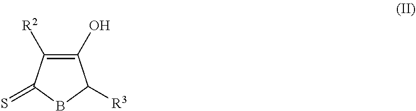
C1(O)=C([R2])C(=S)BC1[R3]
